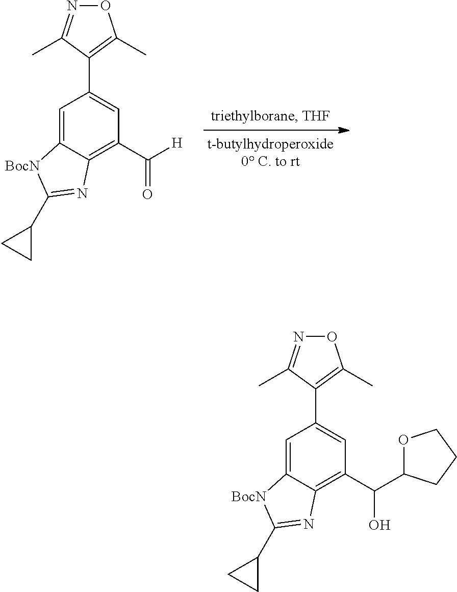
C1=C2C(=C(C([H])=O)C=C1C1=C(C)ON=C1C)N=C(C1CC1)[BocN]2.C1=C2C(=C(C(C3OCCC3)O)C=C1C1=C(C)ON=C1C)N=C(C1CC1)[BocN]2
